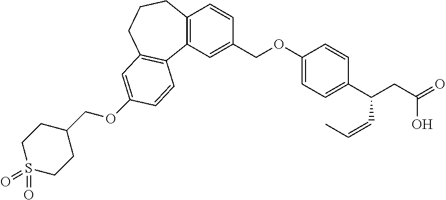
C12=C(C=C(COC3=CC=C(C(CC(=O)O)C=CC)C=C3)C=C1)C1=C(CCC2)C=C(OCC2CCS(=O)(=O)CC2)C=C1
